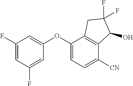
C1(OC2=CC=C([CN])C3=C2CC(F)(F)C3O)=CC(F)=CC(F)=C1
